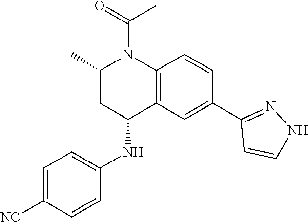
C12=C(C=C(C3=NNC=C3)C=C1)C(NC1=CC=C([NC])C=C1)CC(C)N2C(=O)C
